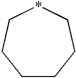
C1CCC*CC1
